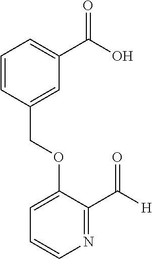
C(OC1=CC=CN=C1C([H])=O)C1=CC(C(O)=O)=CC=C1
